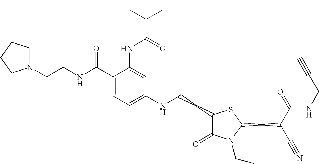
C1(NCCC2C(=O)N(CC)C(CC(C#N)C(=O)NCC#C)S2)=CC=C(C(NCCN2CCCC2)=O)C(NC(C(C)(C)C)=O)=C1
